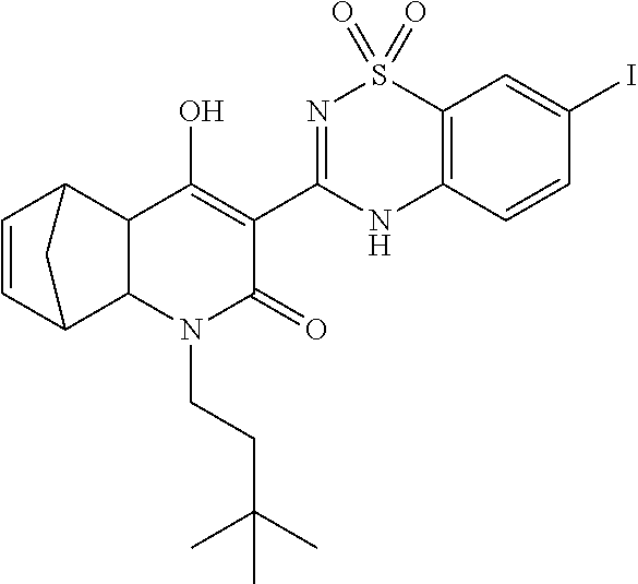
N1=C(C2=C(O)C3C(N(CCC(C)(C)C)C2=O)C2C=CC3C2)NC2=C(S1(=O)=O)C=C(I)C=C2
